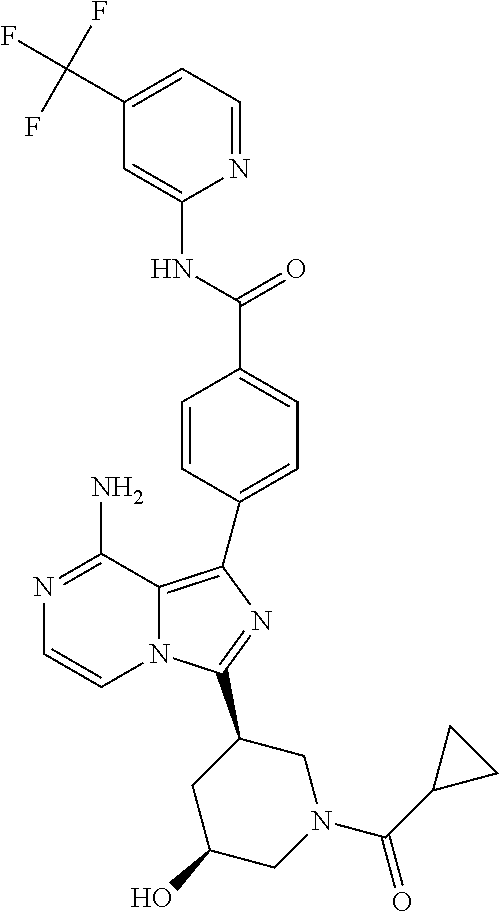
C1(C(F)(F)F)=CC=NC(NC(=O)C2=CC=C(C3=C4N(C(C5CN(C(=O)C6CC6)CC(O)C5)=N3)C=CN=C4N)C=C2)=C1
